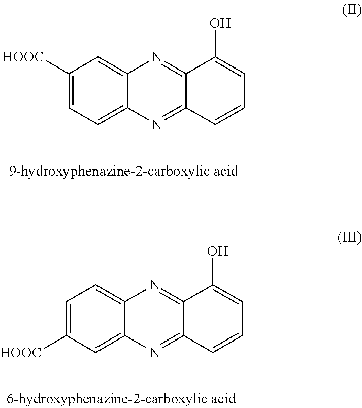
C1([HOOC])=CC=C2C(=C1)N=C1C(=N2)C=CC=C1O.C1=C([HOOC])C=C2C(=C1)N=C1C(=N2)C=CC=C1O
